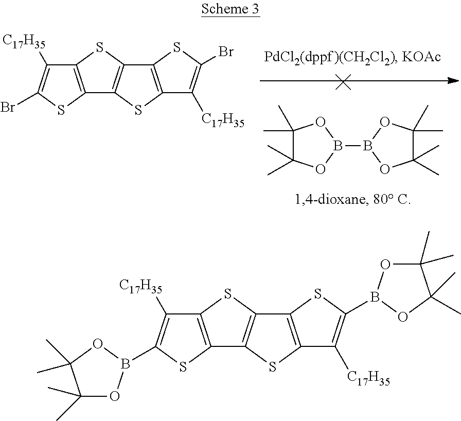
C12=C(SC(Br)=C1[C17H35])C1=C(S2)C2=C(S1)C([C17H35])=C(Br)S2.C1(C)(C)C(C)(C)OB(B2OC(C)(C)C(C)(C)O2)O1.C12=C(SC(B3OC(C)(C)C(C)(C)O3)=C1[C17H35])C1=C(S2)C2=C(S1)C([C17H35])=C(B1OC(C)(C)C(C)(C)O1)S2
